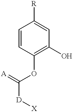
C1=CC(OC([D][X])=[A])=C(O)C=C1[R]
